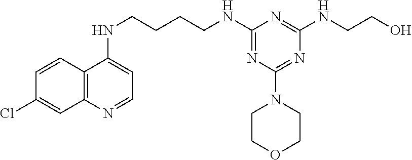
C12=C(N=CC=C1NCCCCNC1=NC(N3CCOCC3)=NC(NCCO)=N1)C=C(Cl)C=C2
